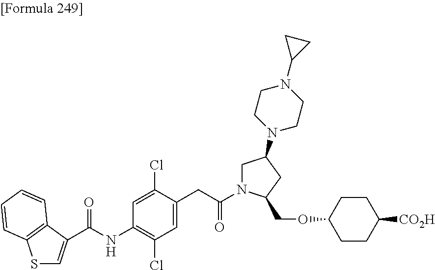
C(NC1=C(Cl)C=C(CC(N2CC(N3CCN(C4CC4)CC3)CC2COC2CCC([CO2H])CC2)=O)C(Cl)=C1)(=O)C1=CSC2=C1C=CC=C2
